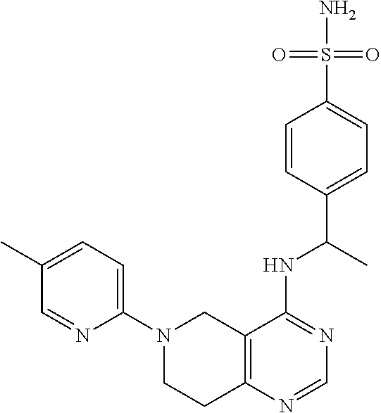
C1=C(C)C=NC(N2CCC3=C(C2)C(NC(C2=CC=C(S(=O)(=O)N)C=C2)C)=NC=N3)=C1
